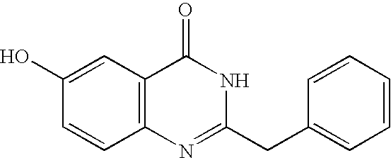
C1(O)=CC2=C(C=C1)N=C(CC1=CC=CC=C1)NC2=O
